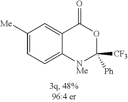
C1([Me])=CC=C2C(=C1)C(=O)OC([CF3])([Ph])[NMe]2
